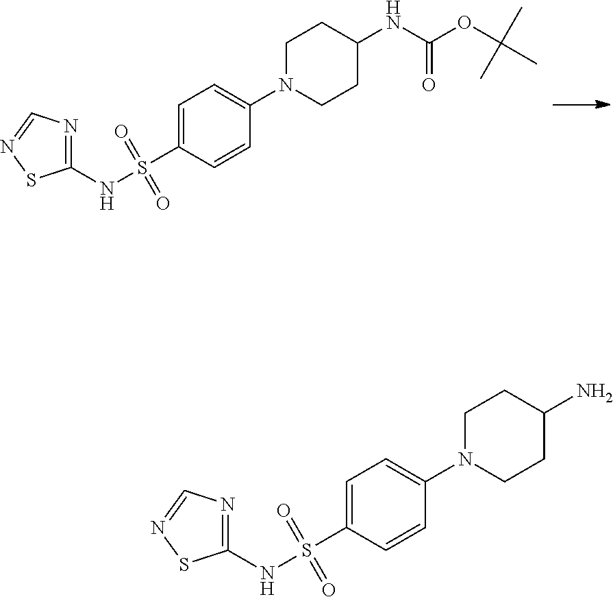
C1N(C2=CC=C(S(=O)(=O)NC3=NC=NS3)C=C2)CCC(NC(OC(C)(C)C)=O)C1.C1N(C2=CC=C(S(=O)(=O)NC3=NC=NS3)C=C2)CCC(N)C1
